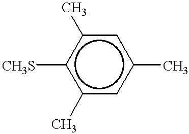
[CH3S]c1c(C)cc(C)cc1C
